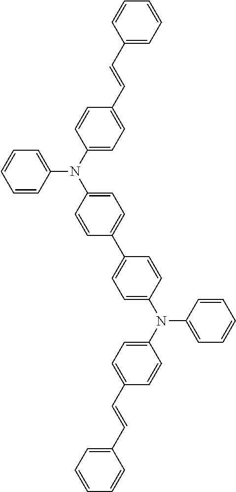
C1(N(C2=CC=CC=C2)C2=CC=C(C3=CC=C(N(C4=CC=CC=C4)C4=CC=C(C=CC5=CC=CC=C5)C=C4)C=C3)C=C2)=CC=C(C=CC2=CC=CC=C2)C=C1
